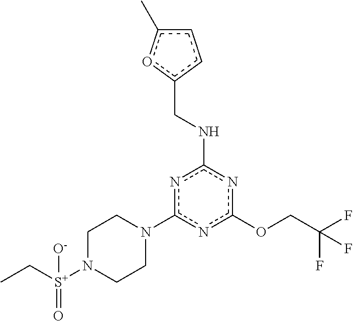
c1(OCC(F)(F)F)nc(NCc2ccc(C)o2)nc(N2CCN([S+](CC)(=O)[O-])CC2)n1
